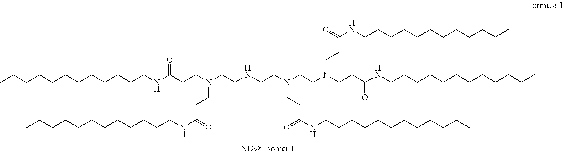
C(CCC)CCCCCCCCNC(=O)CCN(CCN(CCC(NCCCCCCCCCCCC)=O)CCC(NCCCCCCCCCCCC)=O)CCNCCN(CCC(NCCCCCCCCCCCC)=O)CCC(=O)NCCCCCCCCCCCC
